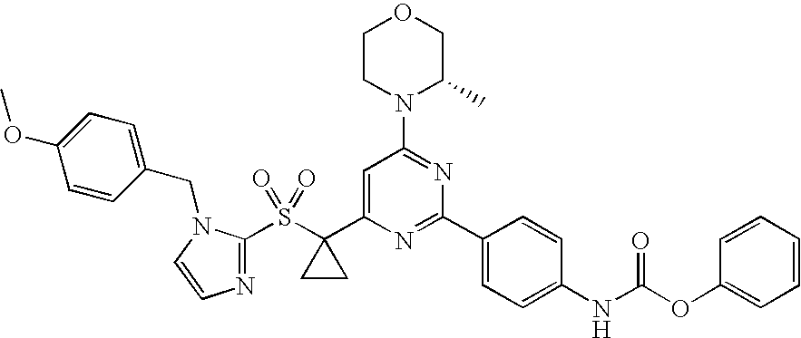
C1CN(C2=NC(C3=CC=C(NC(OC4=CC=CC=C4)=O)C=C3)=NC(C3(S(=O)(=O)C4=NC=CN4CC4=CC=C(OC)C=C4)CC3)=C2)C(C)CO1
